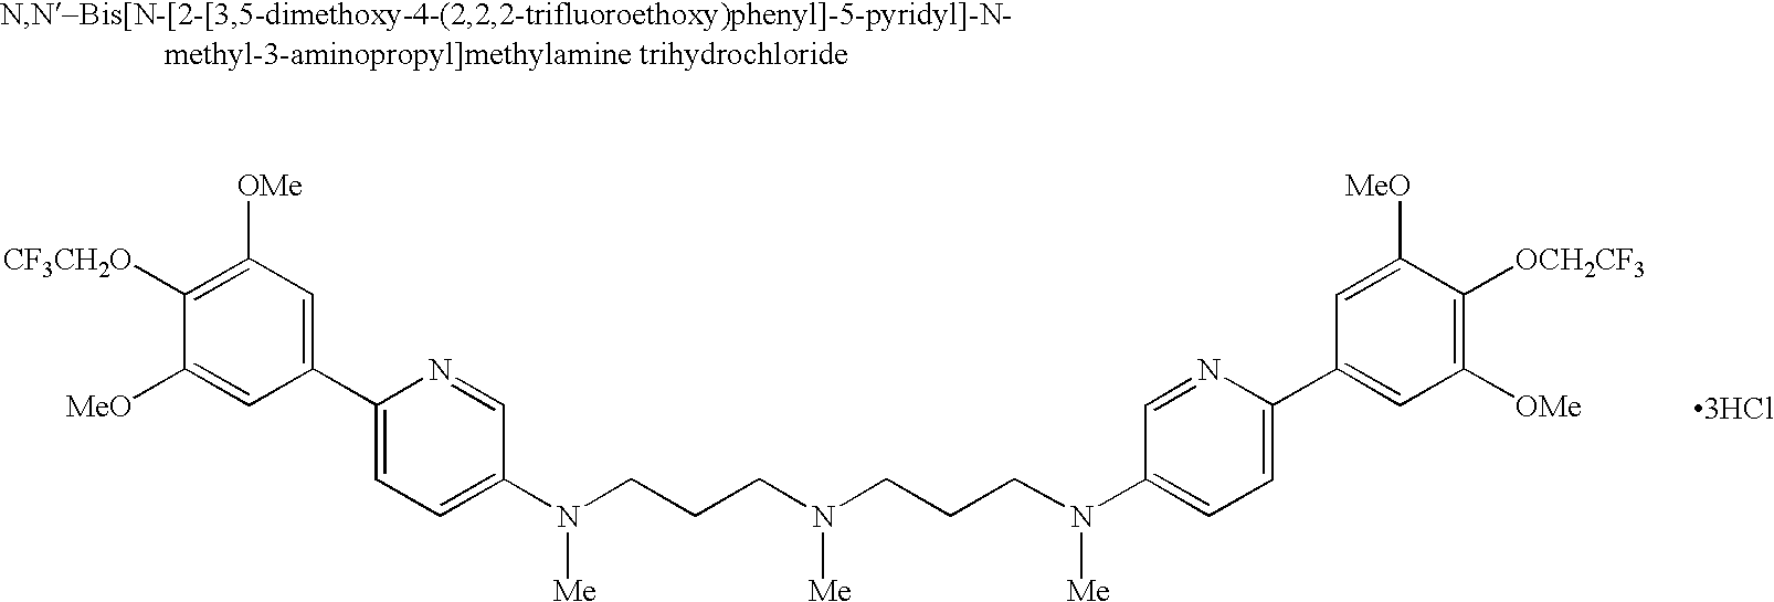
C1([OMe])=C([CF3CH2O])C([MeO])=CC(C2=CC=C(N([Me])CCCN(CCCN(C3=CC=C(C4=CC([OMe])=C([OCH2CF3])C([MeO])=C4)N=C3)[Me])[Me])C=N2)=C1.[3HCl]
